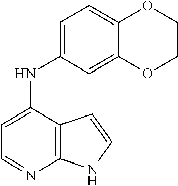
C1=C(NC2=CC=C3C(=C2)OCCO3)C2=C(N=C1)NC=C2
